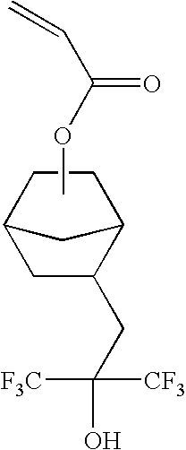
C1C(CC(O)([CF3])[F3C])C2CC1CC2.COC(C=C)=O
